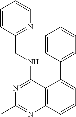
C1=CC(CNC2=NC(C)=NC3=C2C(C2=CC=CC=C2)=CC=C3)=NC=C1
